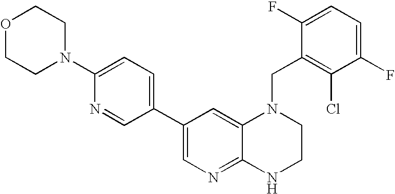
C1(C2=CC=C(N3CCOCC3)N=C2)=CN=C2C(=C1)N(CC1=C(Cl)C(F)=CC=C1F)CCN2
